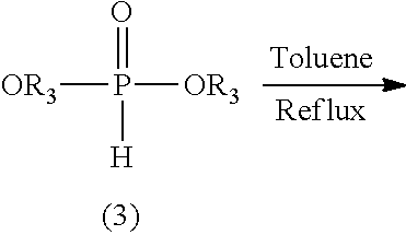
[OR3]P([OR3])(=O)[H]
